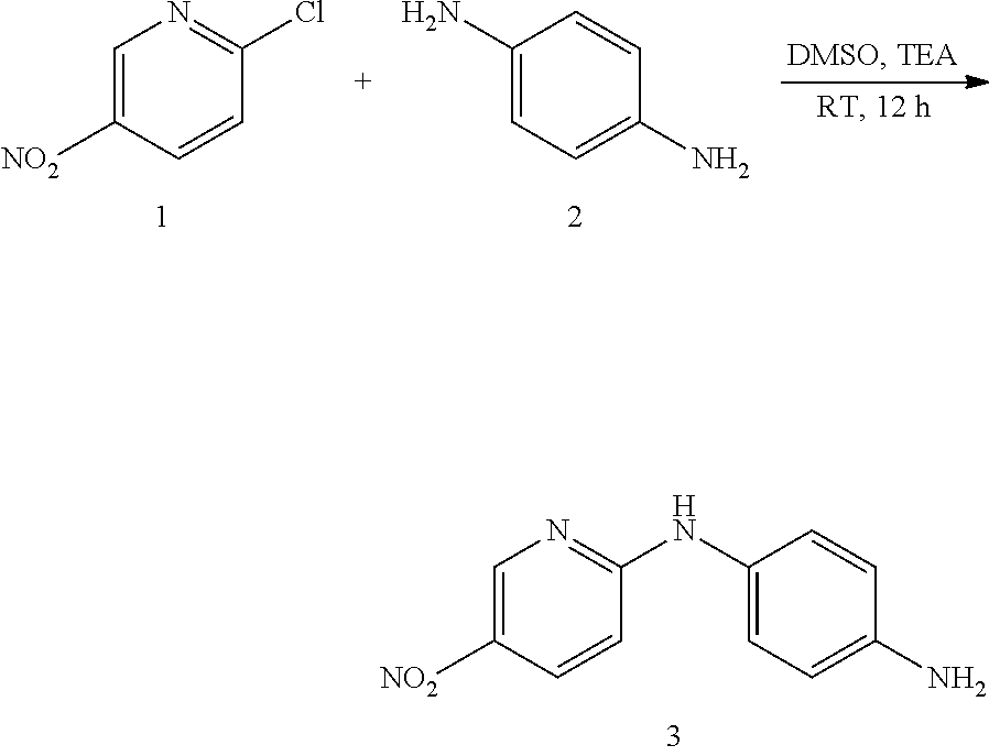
C1=C([NO2])C=CC(NC2=CC=C(N)C=C2)=N1.C1=CC(N)=CC=C1N.C1=C([NO2])C=CC(Cl)=N1
